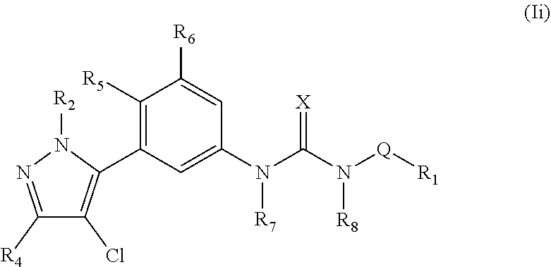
C1([R5])=C(C2=C(Cl)C([R4])=NN2[R2])C=C(N(C(N([Q][R1])[R8])=[X])[R7])C=C1[R6]
